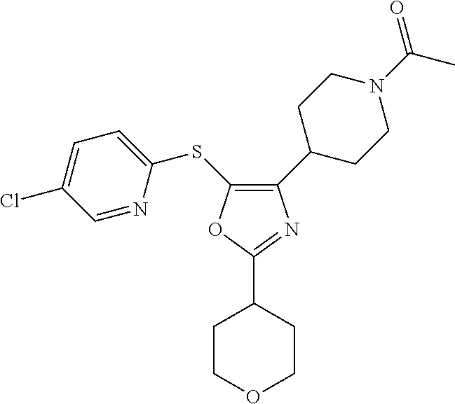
C1(C2CCN(C(C)=O)CC2)=C(SC2=CC=C(Cl)C=N2)OC(C2CCOCC2)=N1
